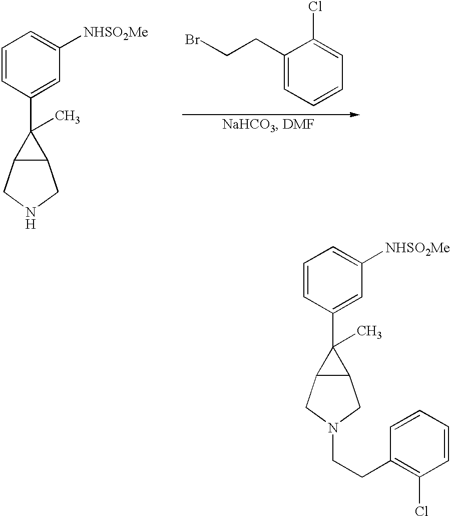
C1=CC(C2(C)C3C2CN(CCC2=C(Cl)C=CC=C2)C3)=CC([NHSO2Me])=C1.[H].C1=C(CCBr)C(Cl)=CC=C1.C1=CC(C2(C)C3C2CNC3)=CC([NHSO2Me])=C1
